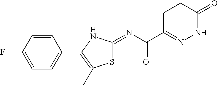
C1C(C(N=C2SC(C)=C(C3=CC=C(F)C=C3)N2)=O)=NNC(=O)C1
